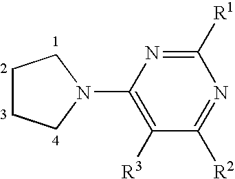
C1([R1])=NC(N2CCCC2)=C([R3])C([R2])=N1
